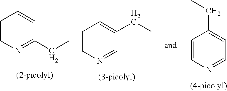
C1=CN=CC=C1CC.C1=CN=CC(CC)=C1.C1=CN=C(CC)C=C1
